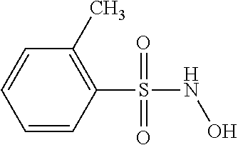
C1=CC(S(NO)(=O)=O)=C(C)C=C1
